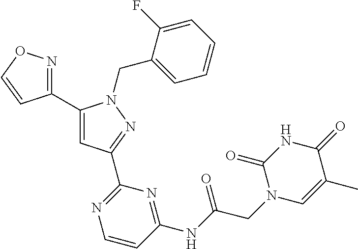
C1(C2=NOC=C2)=CC(C2=NC=CC(NC(=O)CN3C=C(C)C(=O)NC3=O)=N2)=NN1CC1=CC=CC=C1F
